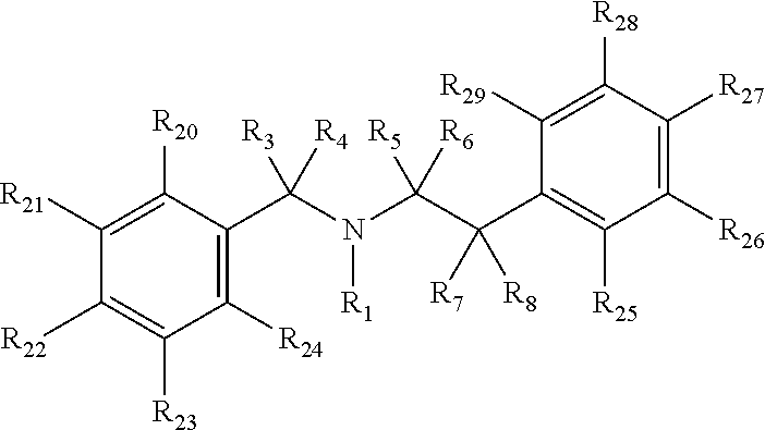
C1([R21])=C([R20])C(C(N(C(C(C2=C([R25])C([R26])=C([R27])C([R28])=C2[R29])([R7])[R8])([R5])[R6])[R1])([R3])[R4])=C([R24])C([R23])=C1[R22]
